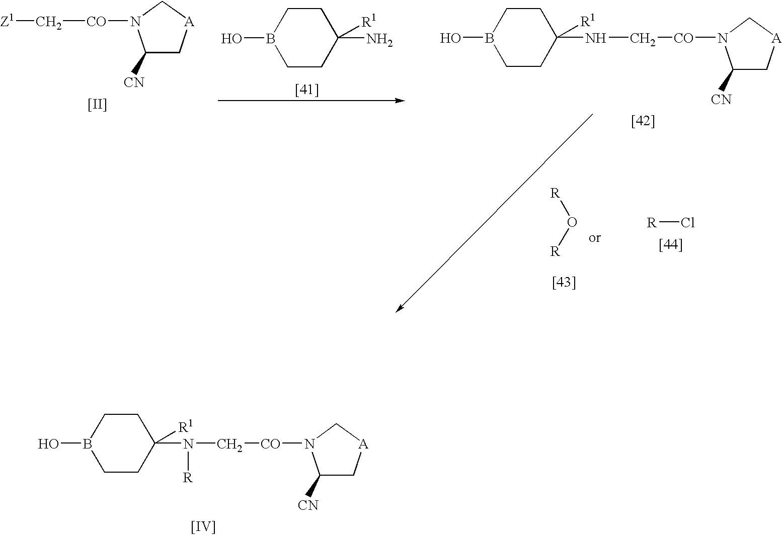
C1CC(N([R])C[CO]N2C([CN])C[A]C2)([R1])CCB1O.[[IV]].C1([CN])C[A]CN1[CO]C[Z1].[[II]].C1B(O)CCC(N)([R1])C1.C1B(O)CCC(NC[CO]N2C([CN])C[A]C2)([R1])C1.O([R])[R].[R]Cl
